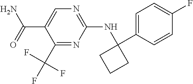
C1(C(F)(F)F)=NC(NC2(C3=CC=C(F)C=C3)CCC2)=NC=C1C(N)=O
